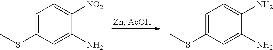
C1=C(SC)C=C(N)C([NO2])=C1.C1=C(SC)C=C(N)C(N)=C1
